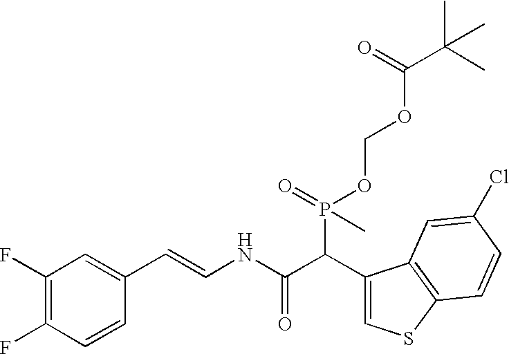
C1(F)=C(F)C=CC(C=CNC(C(C2=CSC3=C2C=C(Cl)C=C3)P(OCOC(C(C)(C)C)=O)(=O)C)=O)=C1
